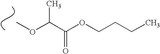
COC(C(OCCCC)=O)C
